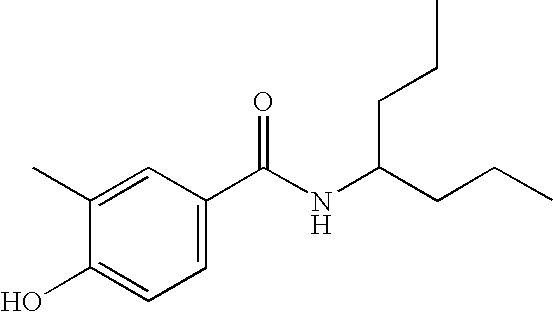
C1(C)=CC(C(NC(CCC)CCC)=O)=CC=C1O
